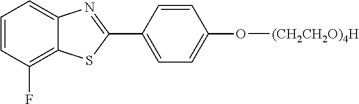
C1=CC(F)=C2C(=C1)N=C(C1=CC=C(O[(CH2CH2O)4H])C=C1)S2
